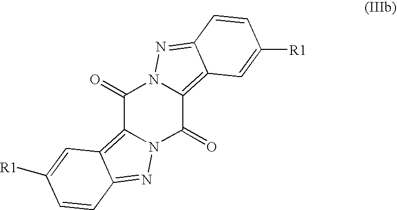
C1(=O)C2=C3C(=NN2C(=O)C2=C4C(=NN12)C=CC([R1])=C4)C=CC([R1])=C3
